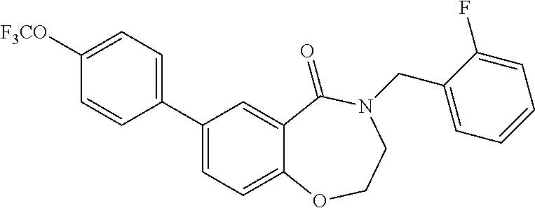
C1(C2=CC=C([F3CO])C=C2)=CC=C2C(=C1)C(=O)N(CC1=CC=CC=C1F)CCO2
